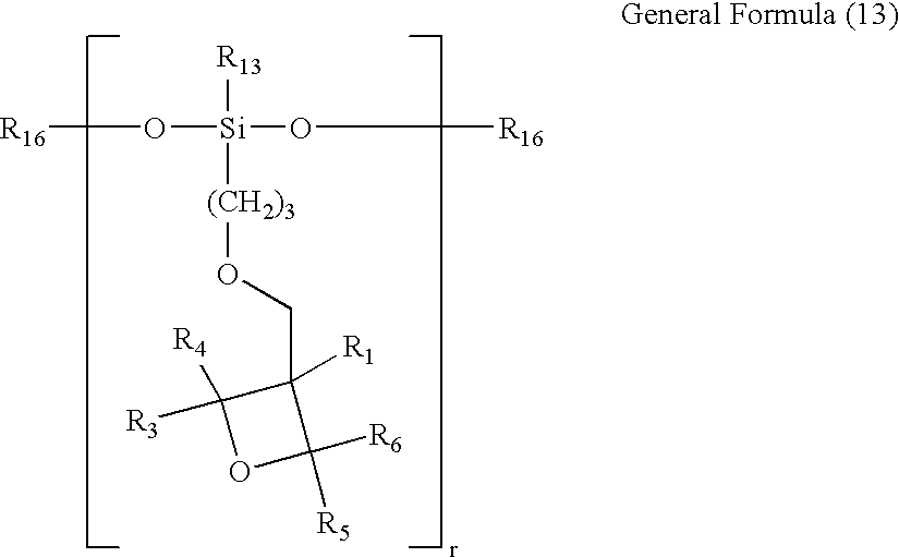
[R13][Si]([(CH2)3]OCC1([R1])C([R3])([R4])OC1([R5])[R6])(O[R16])O[R16]
